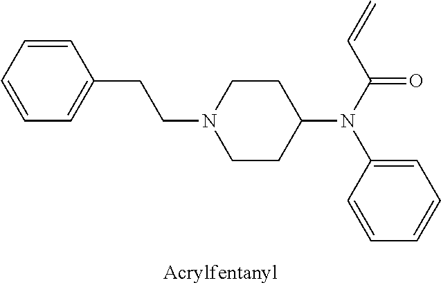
C1=CC=CC(CCN2CCC(N(C(C=C)=O)C3=CC=CC=C3)CC2)=C1
